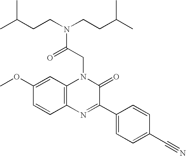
C1(OC)=CC2=C(C=C1)N=C(C1=CC=C(C#N)C=C1)C(=O)N2CC(N(CCC(C)C)CCC(C)C)=O
